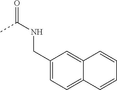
CC(NCC1=CC=C2C(=C1)C=CC=C2)=O
